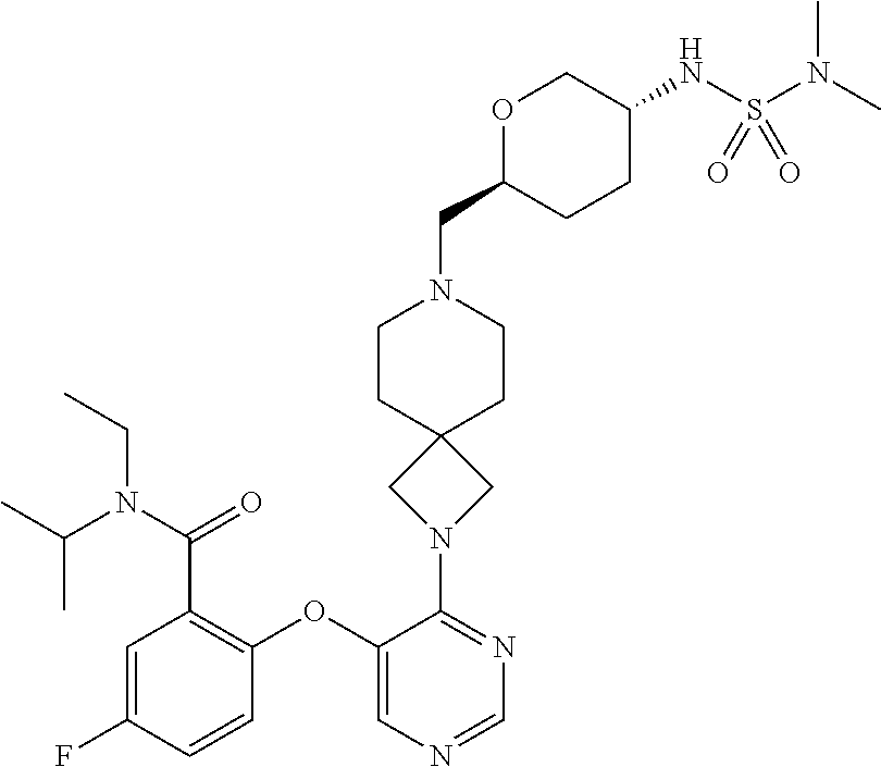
C1=C(F)C=CC(OC2=CN=CN=C2N2CC3(C2)CCN(CC2CCC(NS(N(C)C)(=O)=O)CO2)CC3)=C1C(N(C(C)C)CC)=O
